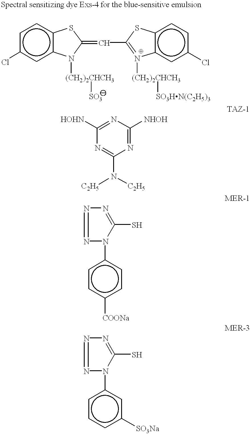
Clc1cc2c(cc1)SC(=CC1=N([(CH2)2CHCH3][SO3HN(C2H5)3])c3c(ccc(Cl)c3)S1)N2[(CH2)2CHCH3][SO3].C1([NHOH])=NC(N([C2H5])[C2H5])=NC([HOHN])=N1.N1=NN=C(S)N1c1ccc([COONa])cc1.N1=NN=C(S)N1c1cccc([SO3Na])c1
